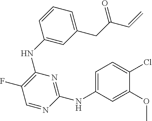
C1(NC2=CC(CC(C=C)=O)=CC=C2)=C(F)C=NC(NC2=CC=C(Cl)C(OC)=C2)=N1
